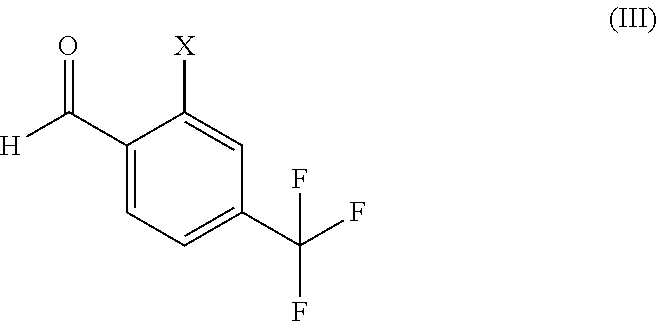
[X]C1=CC(C(F)(F)F)=CC=C1C([H])=O
